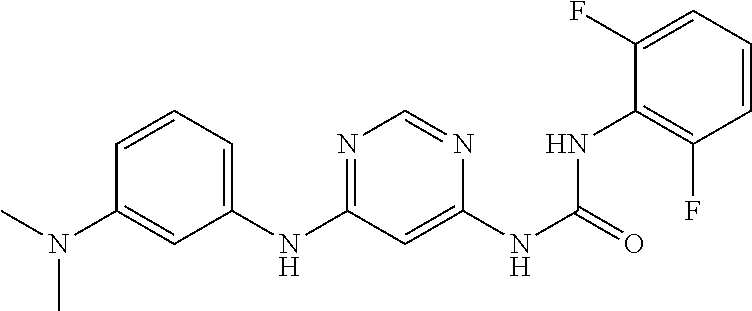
C1=CC=C(F)C(NC(=O)NC2=CC(NC3=CC=CC(N(C)C)=C3)=NC=N2)=C1F
